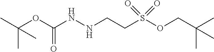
CC(OC(NNCCS(OCC(C)(C)C)(=O)=O)=O)(C)C
